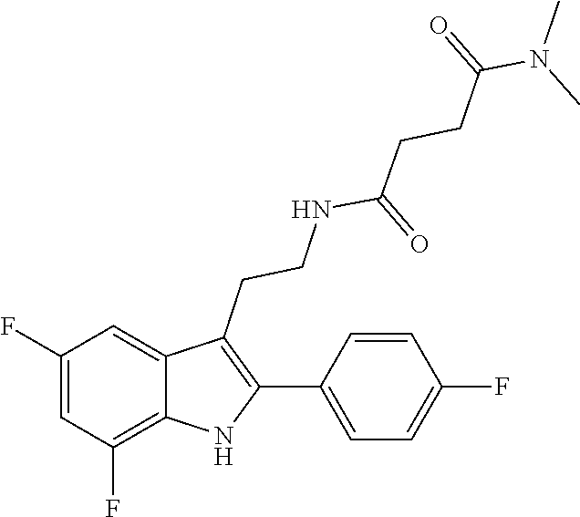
C(CCC(=O)NCCC1=C(C2=CC=C(F)C=C2)NC2=C(F)C=C(F)C=C21)(N(C)C)=O
